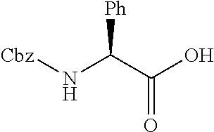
N(C([Ph])C(O)=O)[Cbz]
